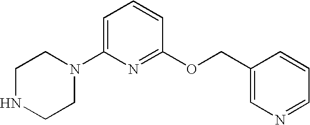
C1=C(N2CCNCC2)N=C(OCC2=CN=CC=C2)C=C1
